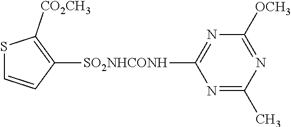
N1=C(C)N=C([OCH3])N=C1[SO2NHCONH]C1=C([CO2CH3])SC=C1
